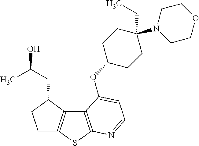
C1C2=C(C(CC(O)C)C1)C1=C(S2)N=CC=C1OC1CCC(N2CCOCC2)(CC)CC1
